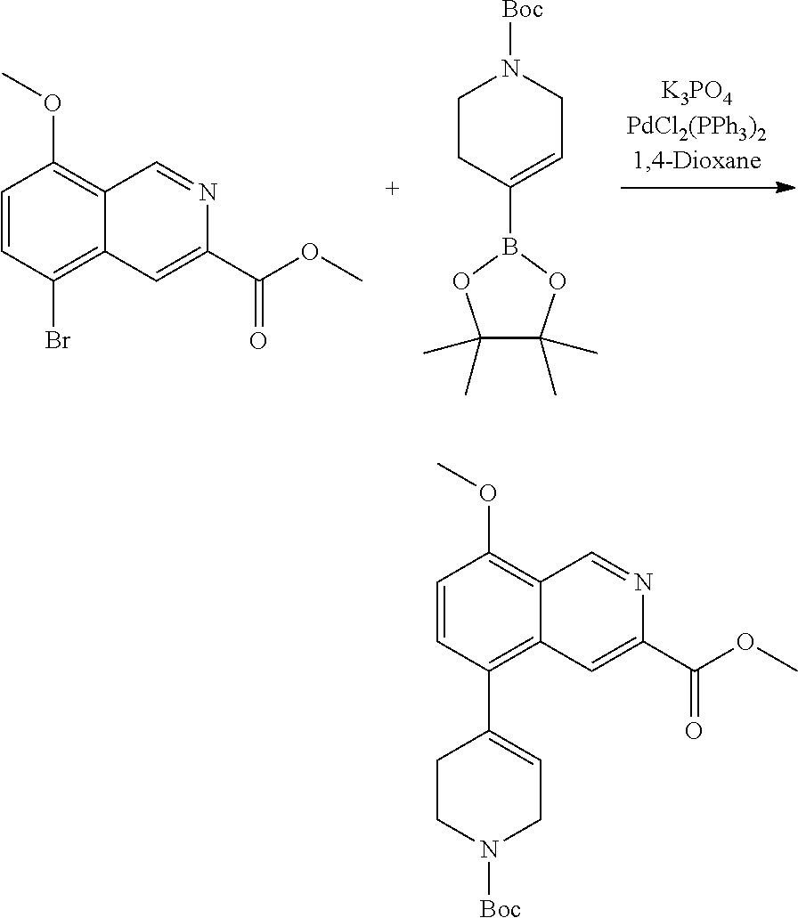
C1=CC(Br)=C2C(=C1OC)C=NC(C(OC)=O)=C2.C1CC(B2OC(C)(C)C(C)(C)O2)=CCN1[Boc].C1=CC(C2=CCN([Boc])CC2)=C2C(=C1OC)C=NC(C(OC)=O)=C2
